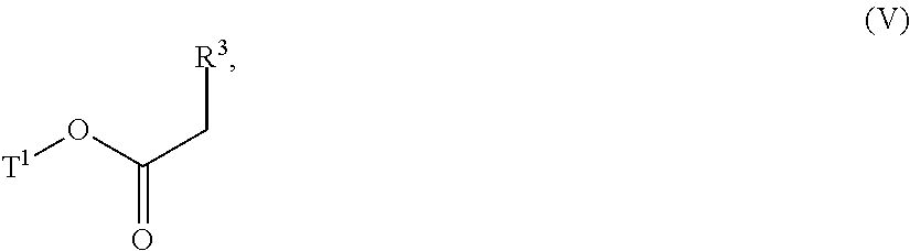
O(C(C[R3])=O)[T1]
